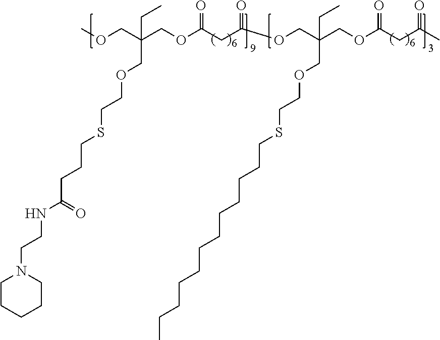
COCC(COC(CC(OCC(COC(CC(C)=O)=O)(COCCSCCCCCCCCCCCC)CC)=O)=O)(COCCSCCCC(NCCN1CCCCC1)=O)CC
